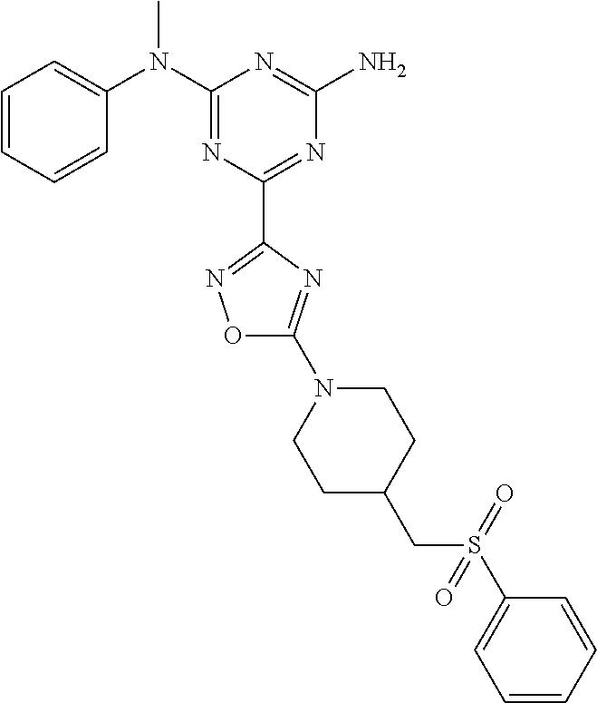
C1=CC=CC(N(C2=NC(C3=NOC(N4CCC(CS(=O)(C5=CC=CC=C5)=O)CC4)=N3)=NC(N)=N2)C)=C1
